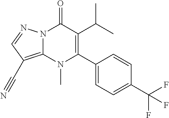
N12C(=C(C#N)C=N1)N(C)C(C1=CC=C(C(F)(F)F)C=C1)=C(C(C)C)C2=O
